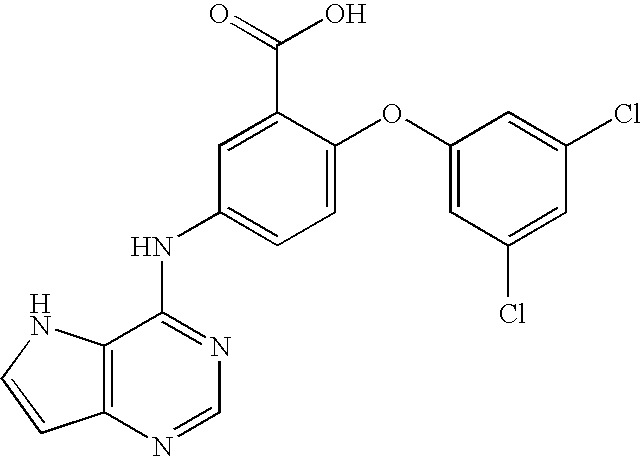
C12=C(N=CN=C1NC1=CC=C(OC3=CC(Cl)=CC(Cl)=C3)C(C(=O)O)=C1)C=CN2
